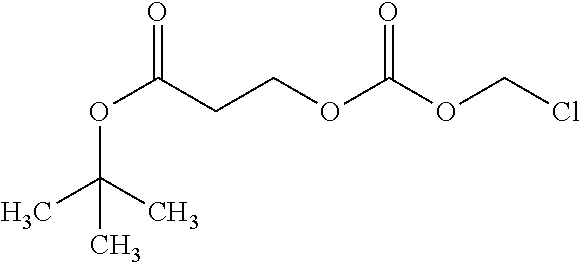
O(C(CCOC(OCCl)=O)=O)C(C)(C)C
